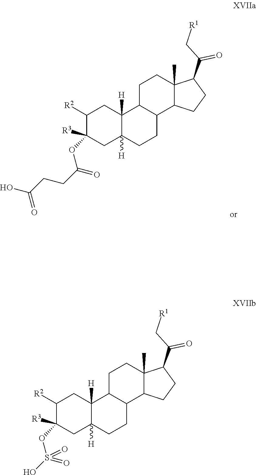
C1([R2])C([R3])(OS(=O)(O)=O)CC2([H])C([H])(C1)C1C(CC2)C2C(C)(CC1)C(C(C[R1])=O)CC2.C1([R2])C([R3])(OC(=O)CCC(=O)O)CC2([H])C([H])(C1)C1C(CC2)C2C(C)(CC1)C(C(C[R1])=O)CC2
